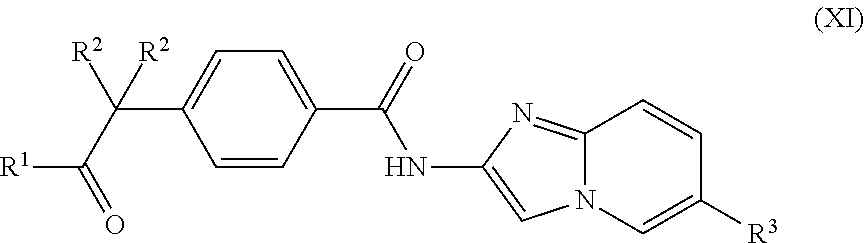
C1(C(=O)NC2=CN3C(=N2)C=CC([R3])=C3)=CC=C(C([R2])(C(=O)[R1])[R2])C=C1
